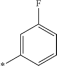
C1=C(*)C=CC=C1F
